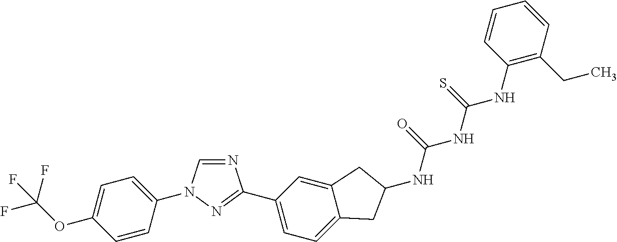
C1=CC(N2C=NC(C3=CC=C4C(=C3)CC(NC(=O)NC(NC3=C(CC)C=CC=C3)=S)C4)=N2)=CC=C1OC(F)(F)F
